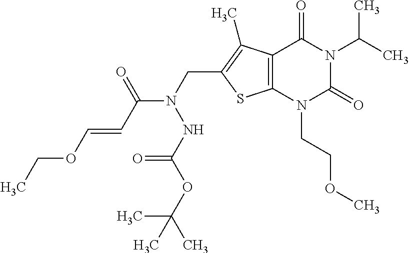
C12=C(N(CCOC)C(=O)N(C(C)C)C1=O)SC(CN(C(C=COCC)=O)NC(=O)OC(C)(C)C)=C2C
